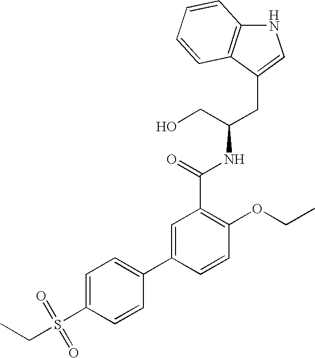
N1C2=C(C(CC(CO)NC(C3=C(OCC)C=CC(C4=CC=C(S(CC)(=O)=O)C=C4)=C3)=O)=C1)C=CC=C2
